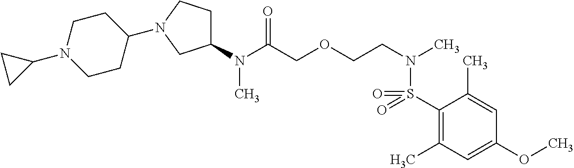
C1(S(N(CCOCC(N(C)C2CCN(C3CCN(C4CC4)CC3)C2)=O)C)(=O)=O)=C(C)C=C(OC)C=C1C
